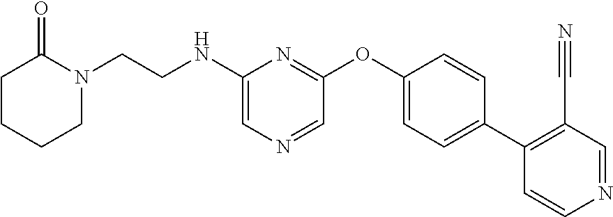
C1(NCCN2C(=O)CCCC2)=CN=CC(OC2=CC=C(C3=C(C#N)C=NC=C3)C=C2)=N1
